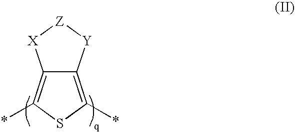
C12=C(*)SC(*)=C1[X][Z][Y]2
